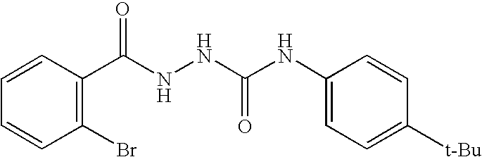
C1=CC(C(NNC(NC2=CC=C([t-Bu])C=C2)=O)=O)=C(Br)C=C1
